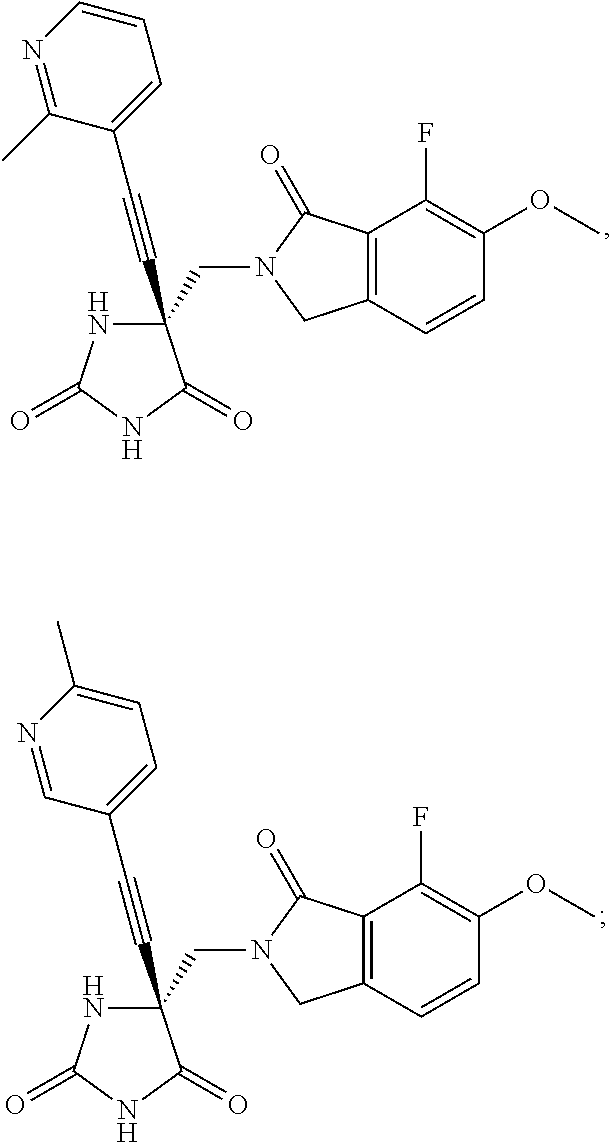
C1(CN2CC3=C(C2=O)C(F)=C(OC)C=C3)(C#CC2=CC=CN=C2C)NC(=O)NC1=O.C1(CN2CC3=C(C2=O)C(F)=C(OC)C=C3)(C#CC2=CC=C(C)N=C2)NC(=O)NC1=O
